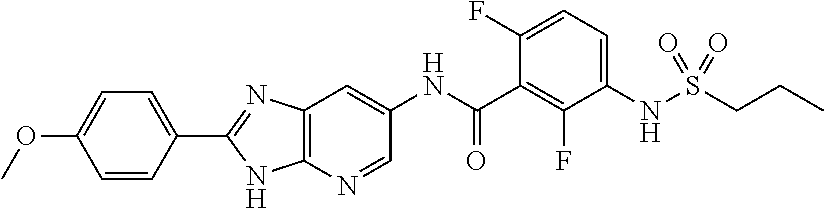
C1=CC(C2=NC3=C(N=CC(NC(=O)C4=C(F)C(NS(CCC)(=O)=O)=CC=C4F)=C3)N2)=CC=C1OC
